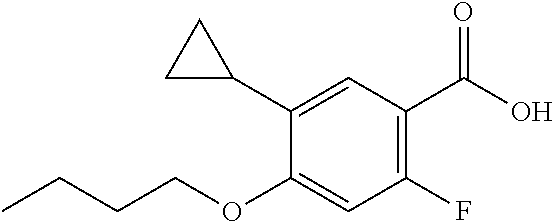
C1(C2CC2)=CC(C(O)=O)=C(F)C=C1OCCCC
